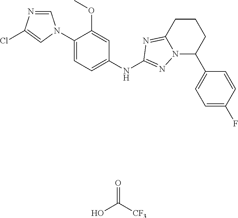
OC([CF3])=O.C1=NC(Cl)=CN1C1=CC=C(NC2=NN3C(=N2)CCCC3C2=CC=C(F)C=C2)C=C1OC
